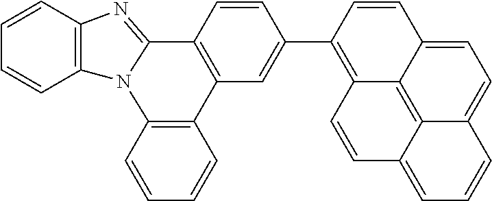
C1=CC2=C(C=C1)N1C(=NC3=C1C=CC=C3)C1=C2C=C(C2=C3C4=C5C(=CC=C4C=C2)C=CC=C5C=C3)C=C1
